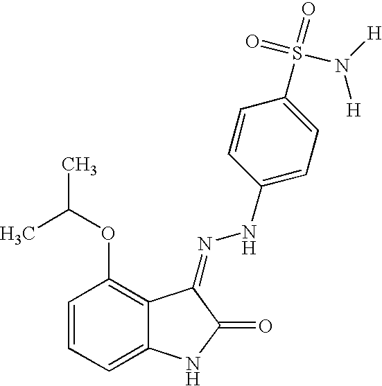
C1=CC=C2C(=C1OC(C)C)C(=NNC1=CC=C(S(=O)(=O)N([H])[H])C=C1)C(=O)N2
